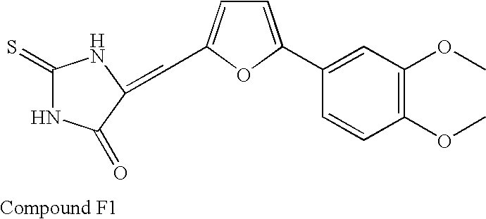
C1=C(C2=CC(OC)=C(OC)C=C2)OC(C=C2C(=O)NC(=S)N2)=C1
